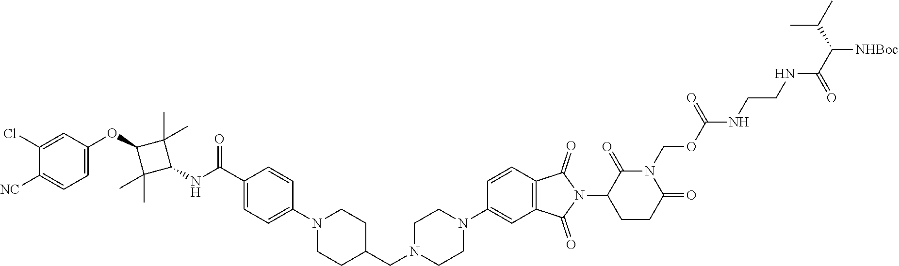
C(N1CCN(C2=CC3=C(C=C2)C(=O)N(C2CCC(=O)N(COC(=O)NCCNC(C(C(C)C)[NHBoc])=O)C2=O)C3=O)CC1)C1CCN(C2=CC=C(C(NC3C(C)(C)C(OC4=CC=C([NC])C(Cl)=C4)C3(C)C)=O)C=C2)CC1
